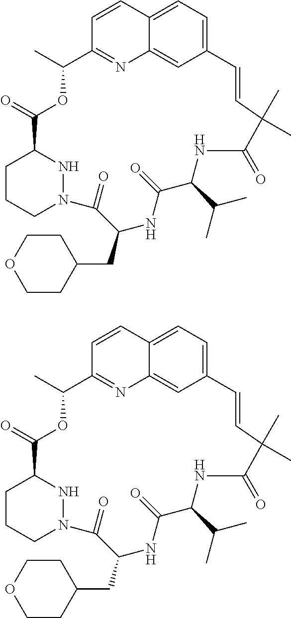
C12=CC=C3C(=C1)N=C(C=C3)C(C)OC(=O)C1CCCN(N1)C(=O)C(CC1CCOCC1)NC(=O)C(C(C)C)NC(=O)C(C)(C)C=C2.C12=CC=C3C(=C1)N=C(C=C3)C(C)OC(=O)C1CCCN(N1)C(=O)C(CC1CCOCC1)NC(=O)C(C(C)C)NC(=O)C(C)(C)C=C2
